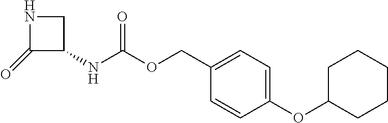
C1(=O)C(NC(OCC2=CC=C(OC3CCCCC3)C=C2)=O)CN1
